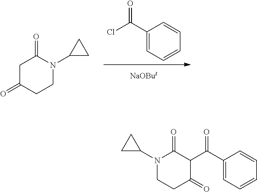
C1(C(Cl)=O)=CC=CC=C1.N1(C2CC2)CCC(=O)CC1=O.N1(C2CC2)CCC(=O)C(C(C2=CC=CC=C2)=O)C1=O
